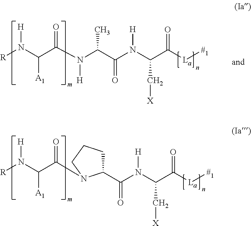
[R]N(C(C(=O)N1C(C(N(C(C([La][#1])=O)C[X])[H])=O)CCC1)[A1])[H].[R]N(C(C(N(C(C(N(C(C([La][#1])=O)C[X])[H])=O)C)[H])=O)[A1])[H]
